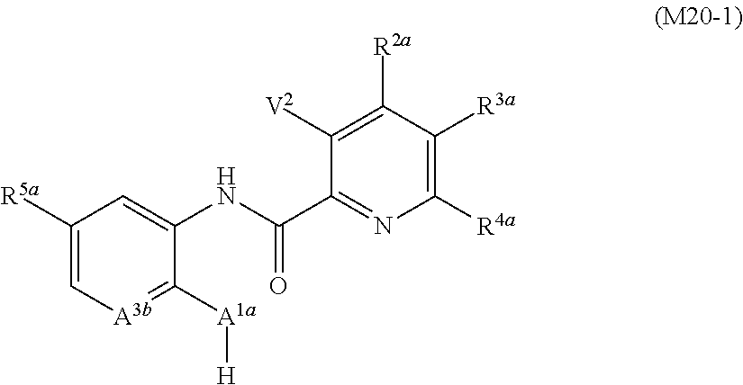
C1([R5a])=C[A3b]=C([A1a][H])C(NC(=O)C2=NC([R4a])=C([R3a])C([R2a])=C2[V2])=C1
